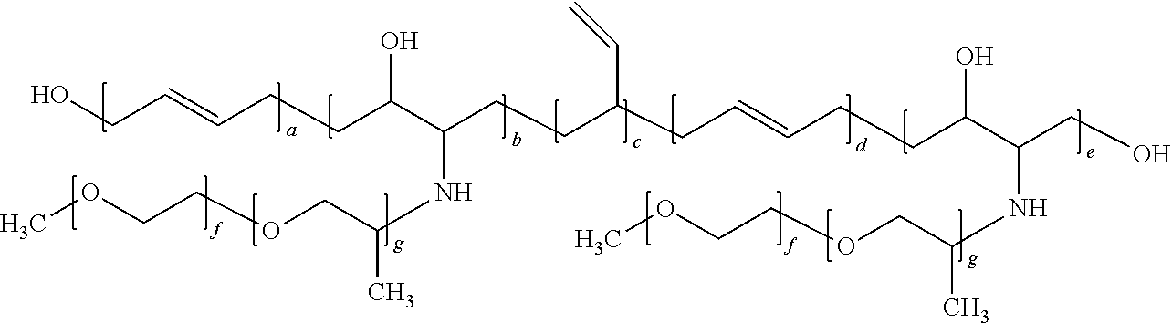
OCC=CCCC(C(CCC(CC=CCCC(C(CO)NC(COCCOC)C)O)C=C)NC(COCCOC)C)O
